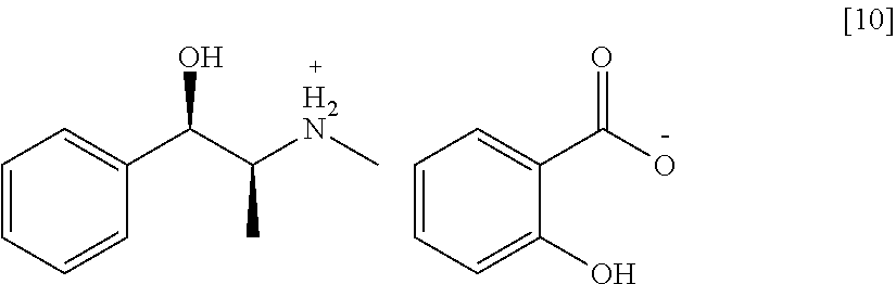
C1=CC=CC(C(C([H2N]C)C)O)=C1.C1=CC=C(O)C(C(=O)O)=C1
